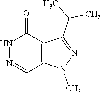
N1=CC2=C(C(=O)N1)C(C(C)C)=NN2C
